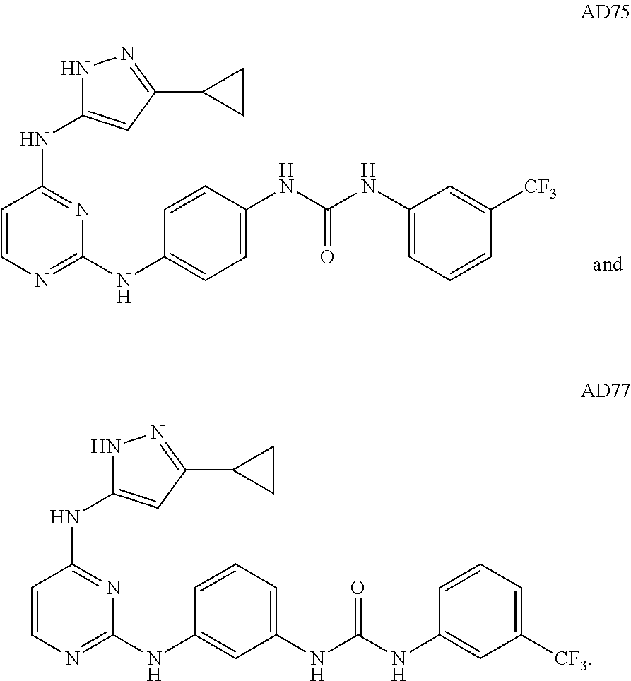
C1=CN=C(NC2=CC=C(NC(NC3=CC=CC([CF3])=C3)=O)C=C2)N=C1NC1=CC(C2CC2)=NN1.C1=CN=C(NC2=CC(NC(NC3=CC([CF3])=CC=C3)=O)=CC=C2)N=C1NC1=CC(C2CC2)=NN1
